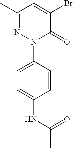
C1(C)=NN(C2=CC=C(NC(C)=O)C=C2)C(=O)C(Br)=C1
